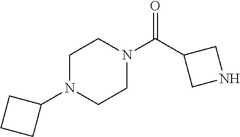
N1CC(C(=O)N2CCN(C3CCC3)CC2)C1
